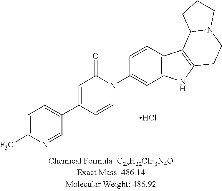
C1=C([F3C])N=CC(C2=CC(=O)N(C3=CC4=C(C=C3)C3=C(N4)CCN4C3CCC4)C=C2)=C1.Cl
